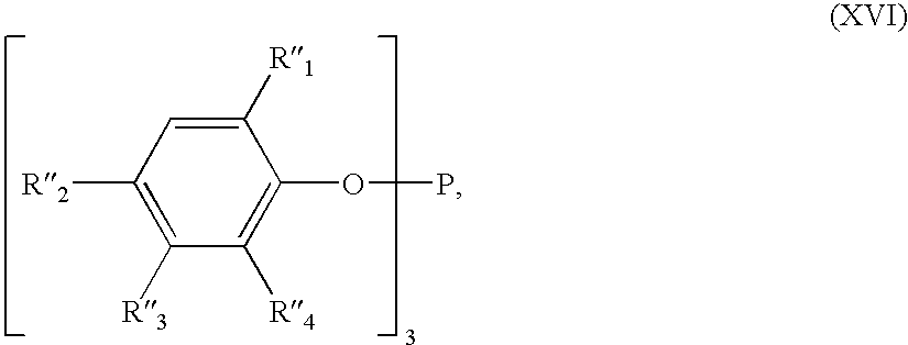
[R2]C1=C([R3])C([R4])=C(OP)C([R1])=C1
